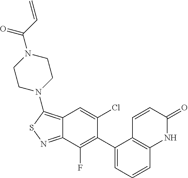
C12=C(N3CCN(C(C=C)=O)CC3)SN=C1C(F)=C(C1=CC=CC3=C1C=CC(=O)N3)C(Cl)=C2
